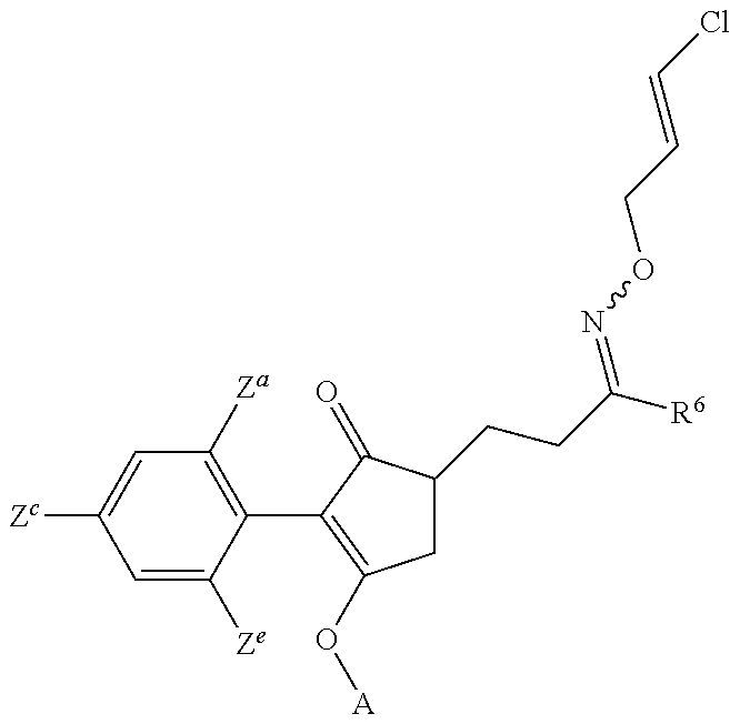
C1=C([Ze])C(C2=C(O[A])CC(CCC([R6])=NOCC=CCl)C2=O)=C([Za])C=C1[Zc]
